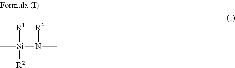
[R1][Si](C)([R2])N([R3])C
